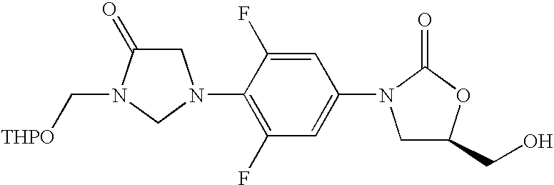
C(N1C(=O)CN(C2=C(F)C=C(N3CC(CO)OC3=O)C=C2F)C1)[THPO]
